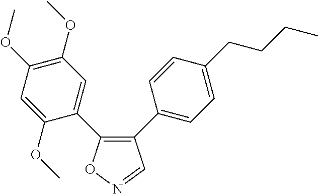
C1(C2=CC=C(CCCC)C=C2)=C(C2=CC(OC)=C(OC)C=C2OC)ON=C1
